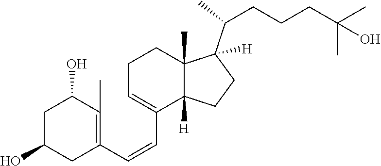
C1C=C(C=CC2=C(C)C(O)CC(O)C2)C2([H])C(C)(C1)C(C(CCCC(C)(C)O)C)([H])CC2
